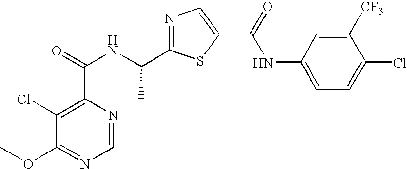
C1=NC(C(=O)NC(C2=NC=C(C(NC3=CC=C(Cl)C([CF3])=C3)=O)S2)C)=C(Cl)C(OC)=N1
